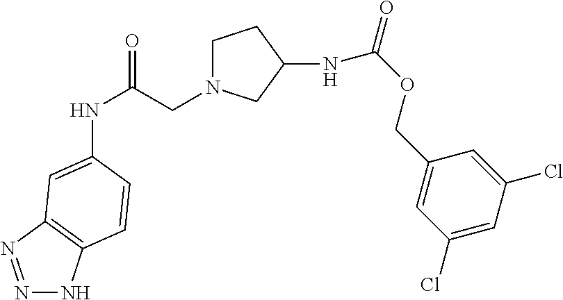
N1=NC2=C(N1)C=CC(NC(=O)CN1CCC(NC(OCC3=CC(Cl)=CC(Cl)=C3)=O)C1)=C2
